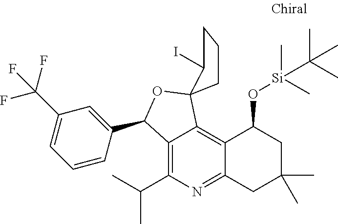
C1CC2(C(I)C1)C1=C3C(=NC(C(C)C)=C1C(C1=CC(C(F)(F)F)=CC=C1)O2)CC(C)(C)CC3O[Si](C)(C)C(C)(C)C
